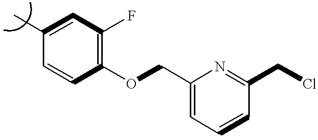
C1(C)=CC(F)=C(OCC2=CC=CC(CCl)=N2)C=C1
